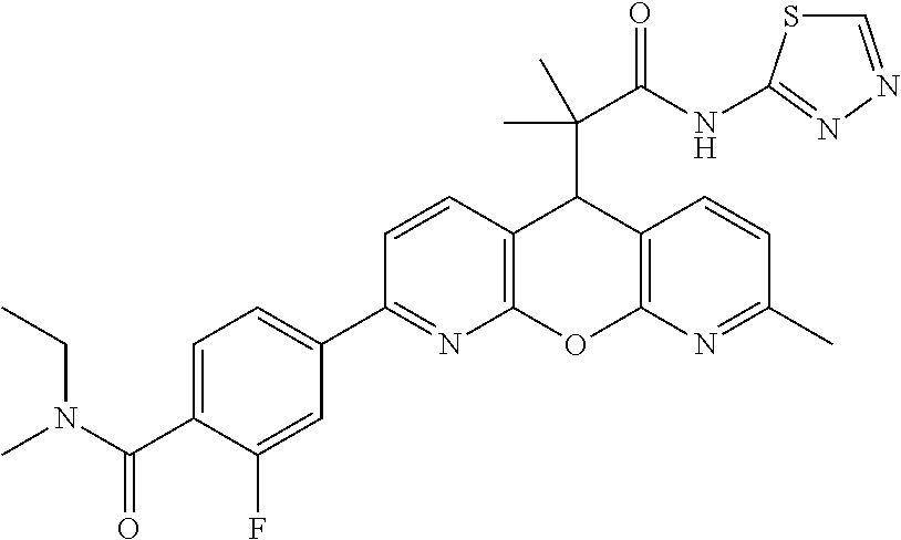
C(C1=CC=C(C2=NC3=C(C=C2)C(C(C(NC2=NN=CS2)=O)(C)C)C2=C(O3)N=C(C)C=C2)C=C1F)(=O)N(C)CC
